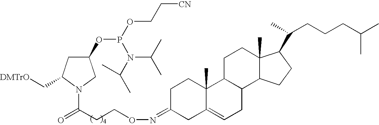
C1(OP(OCC[CN])N(C(C)C)C(C)C)CC(C[DMTrO])N(C(CCON=C2CC3=CCC4C(C3(C)CC2)CCC2(C)C4CCC2C(CCCC(C)C)C)=O)C1
